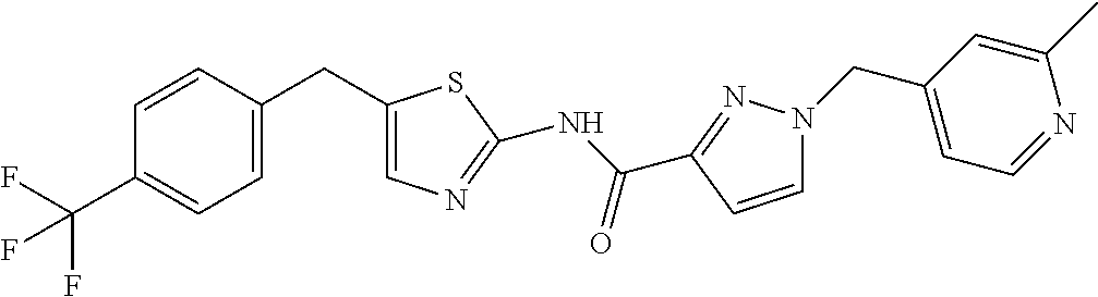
C1=CC(CC2=CN=C(NC(=O)C3=NN(CC4=CC=NC(C)=C4)C=C3)S2)=CC=C1C(F)(F)F
